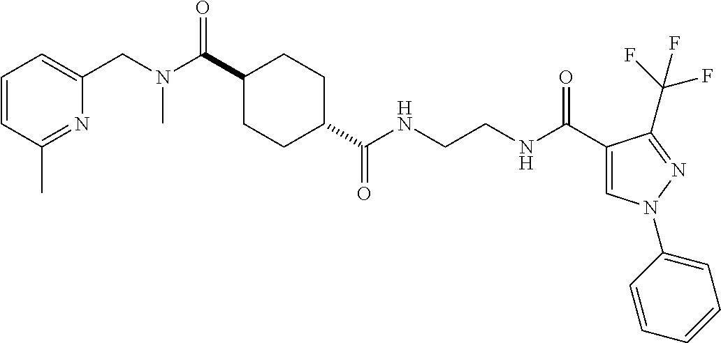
C1(C(N(CC2=CC=CC(C)=N2)C)=O)CCC(C(NCCNC(C2=CN(C3=CC=CC=C3)N=C2C(F)(F)F)=O)=O)CC1
